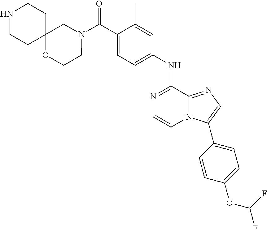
C1(C)=CC(NC2=NC=CN3C2=NC=C3C2=CC=C(OC(F)F)C=C2)=CC=C1C(N1CC2(OCC1)CCNCC2)=O
